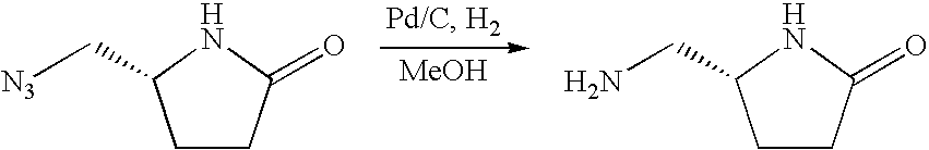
C1CC(=O)NC1C[N3].[MeOH].C1CC(=O)NC1CN
